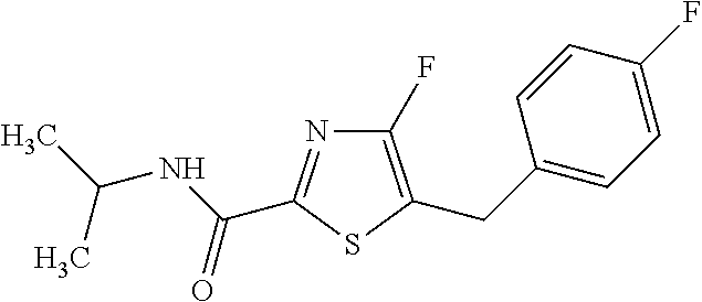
C1(F)=C(CC2=CC=C(F)C=C2)SC(C(NC(C)C)=O)=N1
